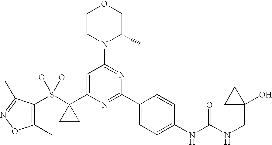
S(C1(C2=CC(N3C(C)COCC3)=NC(C3=CC=C(NC(NCC4(O)CC4)=O)C=C3)=N2)CC1)(O)(O)C1=C(C)ON=C1C
